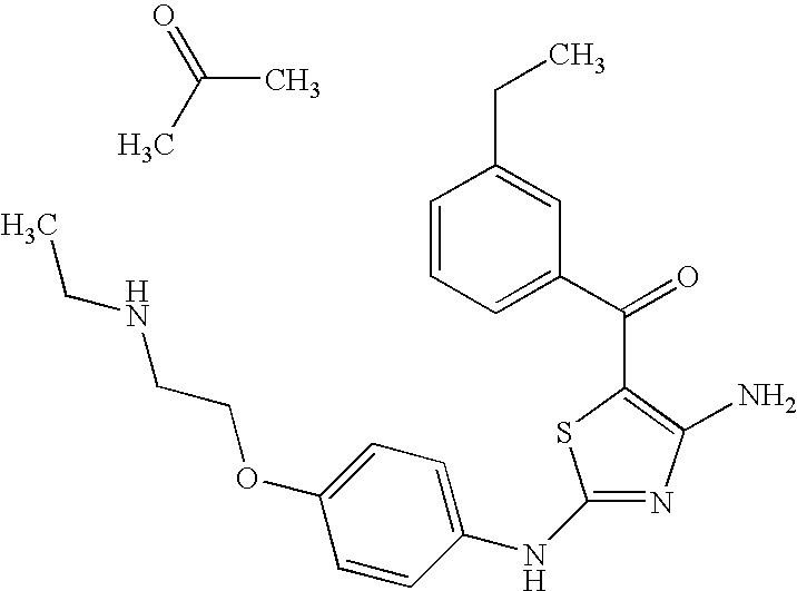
C1(NC2=CC=C(OCCNCC)C=C2)=NC(N)=C(C(C2=CC=CC(CC)=C2)=O)S1.C(C)(C)=O
